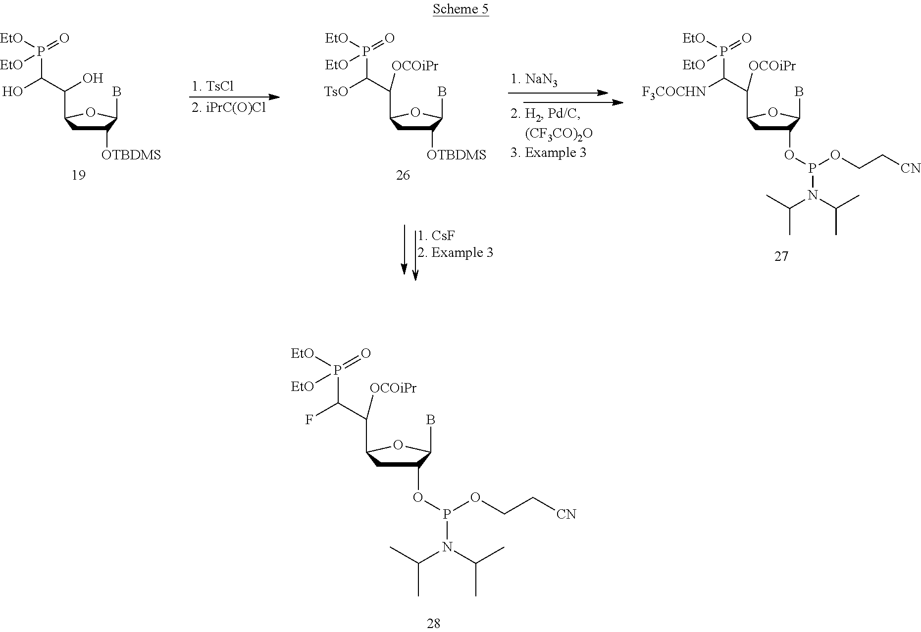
C1(OP(OCC[CN])N(C(C)C)C(C)C)CC(C(C(P(=O)([EtO])[EtO])F)[OCOiPr])OC1B.C1([OTBDMS])CC(C(C(P(=O)([EtO])[EtO])O)O)OC1B.C1([OTBDMS])CC(C(C(P(=O)([EtO])[EtO])[TsO])[OCOiPr])OC1B.C1(OP(OCC[CN])N(C(C)C)C(C)C)CC(C(C(P(=O)([EtO])[EtO])[F3COCHN])[OCOiPr])OC1B
